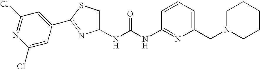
N(C(=O)NC1=NC(CN2CCCCC2)=CC=C1)C1=CSC(C2=CC(Cl)=NC(Cl)=C2)=N1
